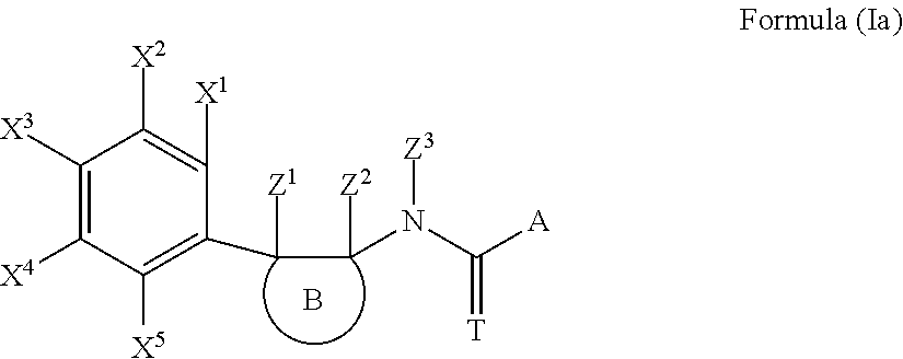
C1([X3])=C([X4])C([X5])=C(C(C(N(C([A])=[T])[Z3])[Z2])[Z1])C([X1])=C1[X2].B
